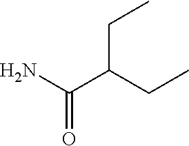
NC(C(CC)CC)=O
